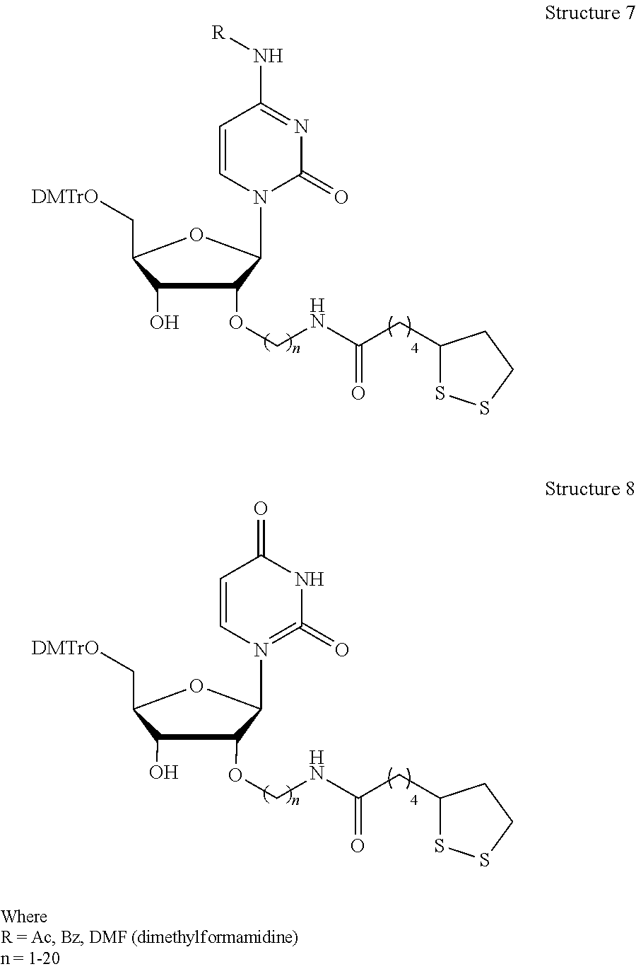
N1=C(N[R])C=CN(C2C(OCNC(CC3SSCC3)=O)C(O)C(C[DMTrO])O2)C1=O.N1C(=O)=N(C2C(OCNC(CC3SSCC3)=O)C(O)C(C[DMTrO])O2)C=CC1=O
